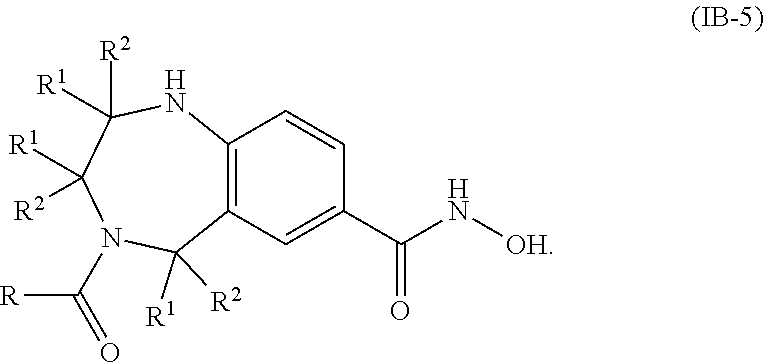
N1(C([R])=O)C([R1])([R2])C2=C(NC([R2])([R1])C1([R2])[R1])C=CC(C(N[OH])=O)=C2
